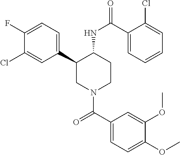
C1(F)=CC=C(C2CN(C(C3=CC=C(OC)C(OC)=C3)=O)CCC2NC(=O)C2=CC=CC=C2Cl)C=C1Cl
